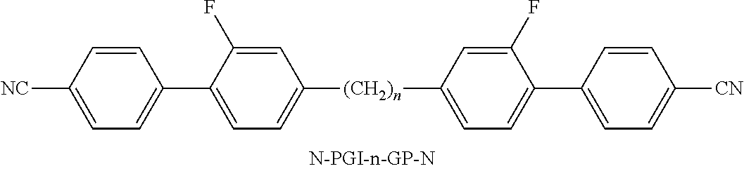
[(CH2)n](C1=CC=C(C2=CC=C([CN])C=C2)C(F)=C1)C1=CC=C(C2=CC=C([CN])C=C2)C(F)=C1
